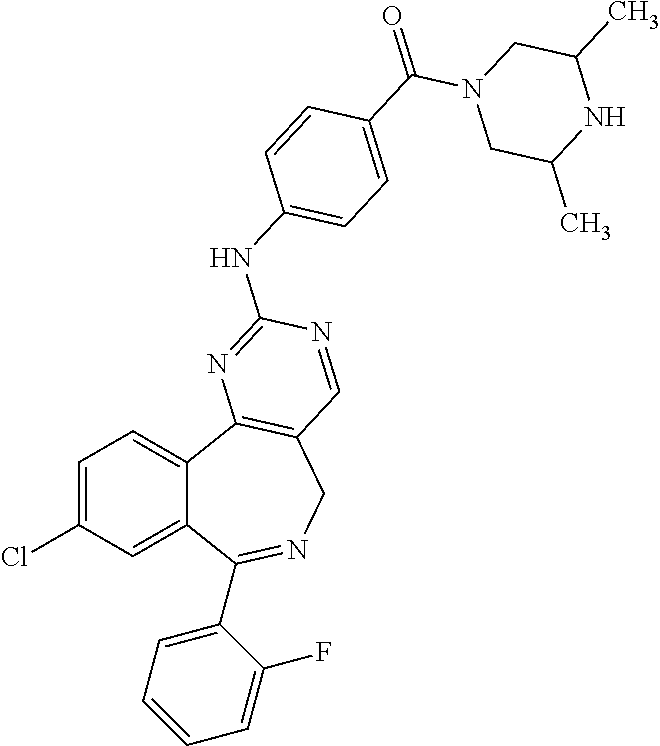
C1=C(Cl)C=C2C(=C1)C1=C(CN=C2C2=CC=CC=C2F)C=NC(NC2=CC=C(C(=O)N3CC(C)NC(C)C3)C=C2)=N1
